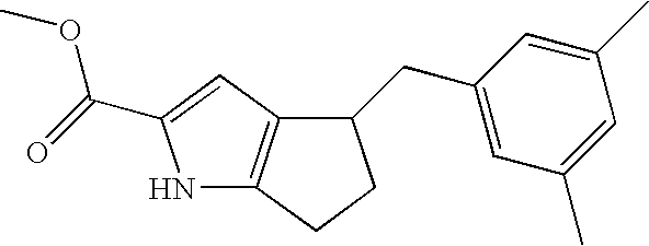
N1C2=C(C=C1C(=O)OC)C(CC1=CC(C)=CC(C)=C1)CC2
